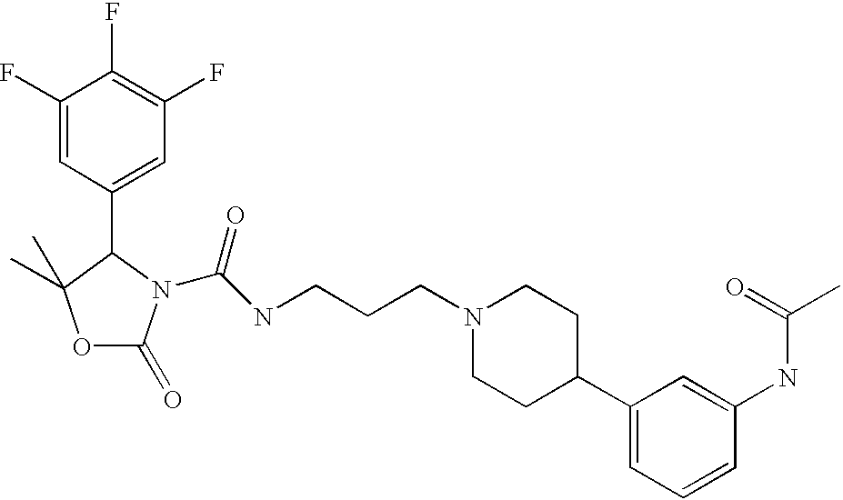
C1(F)=CC(C2C(C)(C)OC(=O)N2C(NCCCN2CCC(C3=CC=CC(NC(C)=O)=C3)CC2)=O)=CC(F)=C1F
